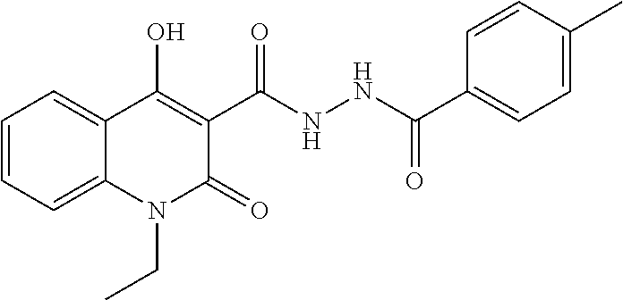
C1=CC=C2C(=C1)C(O)=C(C(NNC(C1=CC=C(C)C=C1)=O)=O)C(=O)N2CC
